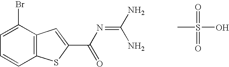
BrC1=CC=CC2=C1C=C(C(N=C(N)N)=O)S2.CS(=O)(=O)O
